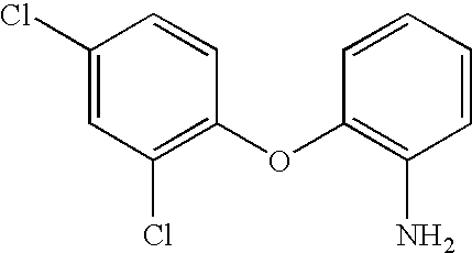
O(C1=C(Cl)C=C(Cl)C=C1)C1=C(N)C=CC=C1
